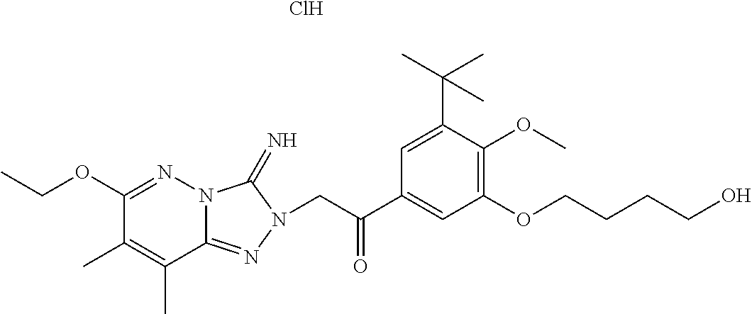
N12C(=NN(CC(C3=CC(OCCCCO)=C(OC)C(C(C)(C)C)=C3)=O)C1=N)C(C)=C(C)C(OCC)=N2.Cl
